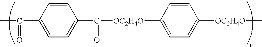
C1=CC(C(=O)C)=CC=C1C([OC2H4O]C1=CC=C([OC2H4O]C)C=C1)=O
